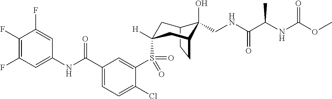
C12CCC(CC(S(C3=CC(C(NC4=CC(F)=C(F)C(F)=C4)=O)=CC=C3Cl)(=O)=O)([H])C1)C2(O)CNC(=O)C(C)NC(OC)=O
